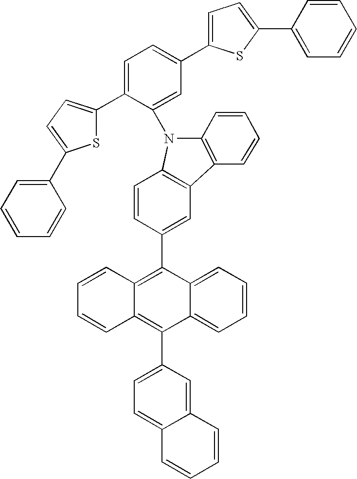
C1(C2=CC=C(C3=CC=C(C4=CC=CC=C4)S3)C=C2N2C3=C(C=C(C4=C5C(=C(C6=CC=C7C(=C6)C=CC=C7)C6=CC=CC=C64)C=CC=C5)C=C3)C3=C2C=CC=C3)=CC=C(C2=CC=CC=C2)S1
